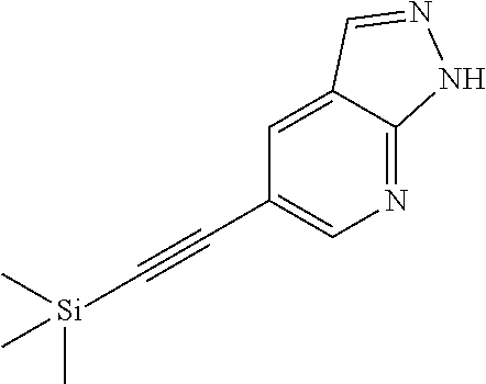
N1=C2C(=CC(C#C[Si](C)(C)C)=C1)C=NN2
